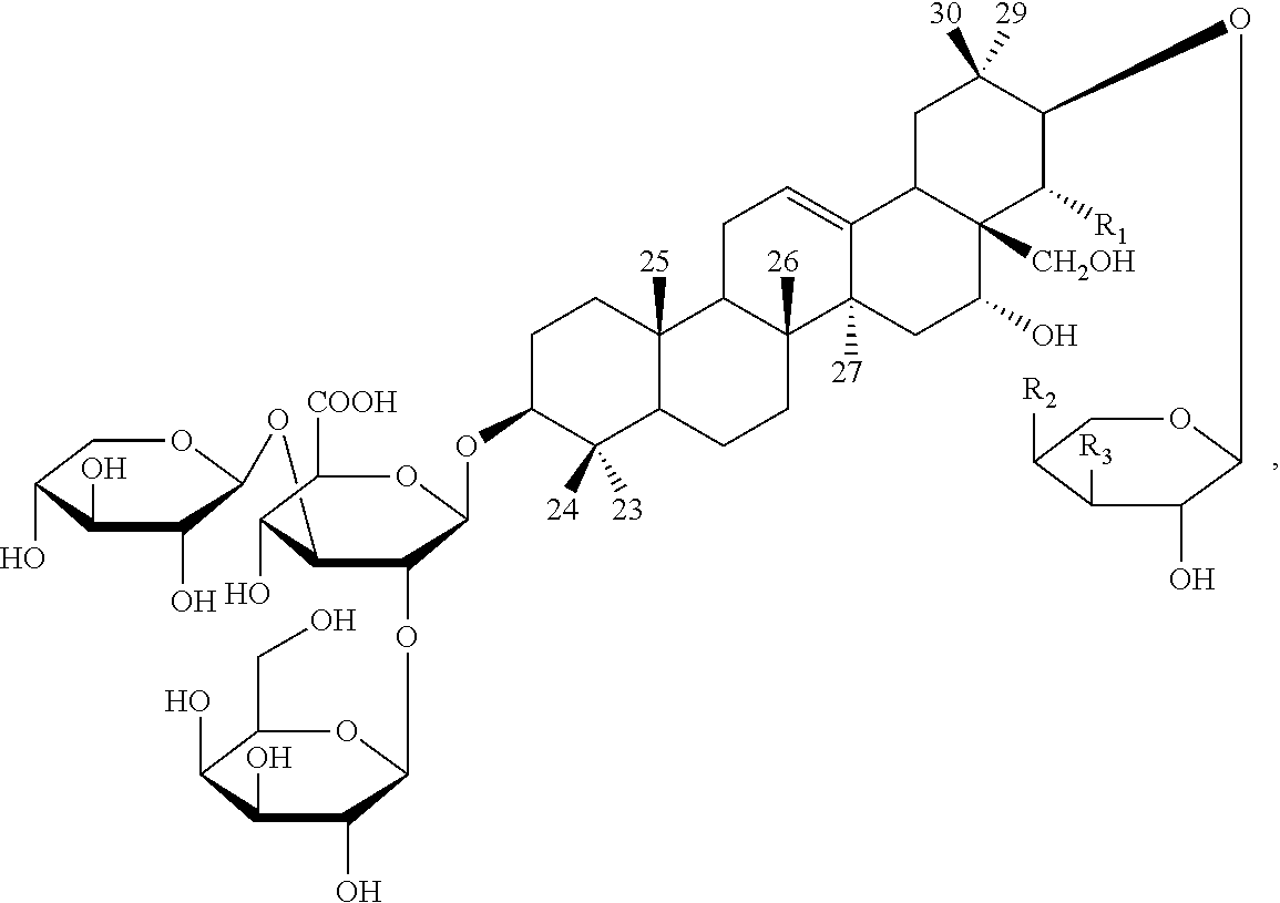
OC1C(O)C(O)COC1OCC1C(O)C([COOH])OC(OC2C([24])([23])C3C([25])(CC2)C2C([26])(CC3)C3([27])C(=CC2)C2C([CH2OH])(C(O)C3)C([R1])C(OC3C(O)C([R3])C([R2])CO3)C([30])([29])C2)C1OC1C(O)C(O)C(O)C(CO)O1
